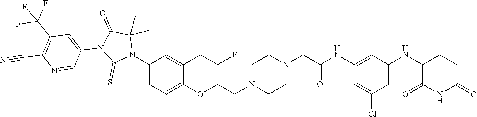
C1=C(Cl)C=C(NC2C(=O)NC(=O)CC2)C=C1NC(CN1CCN(CCOC2=CC=C(N3C(C)(C)C(=O)N(C4=CC(C(F)(F)F)=C(C#N)N=C4)C3=S)C=C2CCF)CC1)=O
